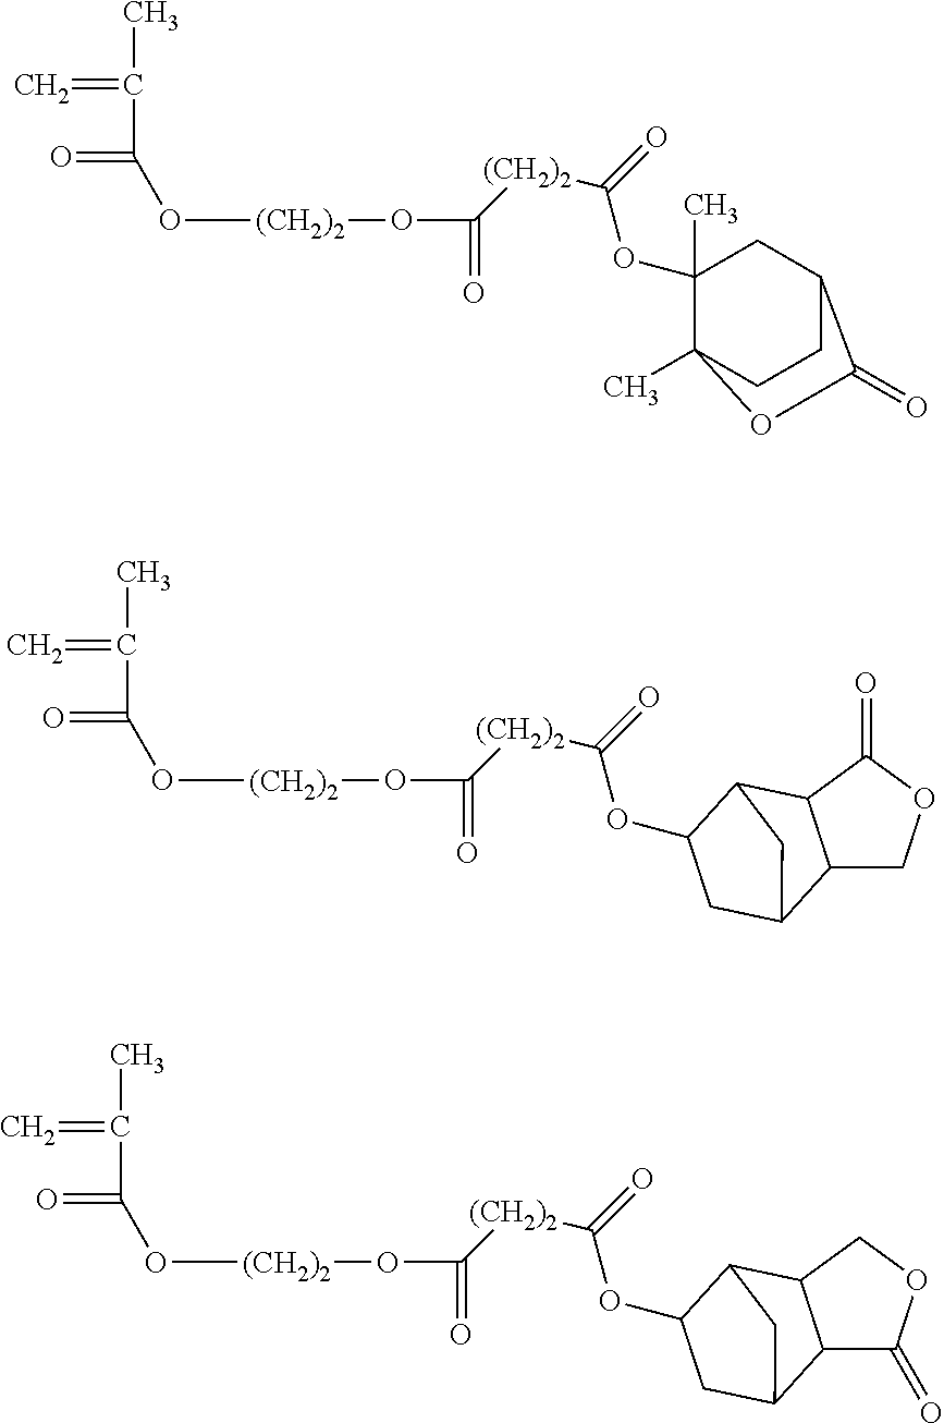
C12(C)CCC(CC1(OC([(CH2)2]C(O[(CH2)2]OC(=O)C(=C)C)=O)=O)C)C(=O)O2.O(C(=O)C(=C)C)[(CH2)2]OC(=O)[(CH2)2]C(=O)OC1C2C3C(COC3=O)C(C1)C2.O(C(=O)C(=C)C)[(CH2)2]OC(=O)[(CH2)2]C(=O)OC1C2C3C(C(=O)OC3)C(C1)C2
